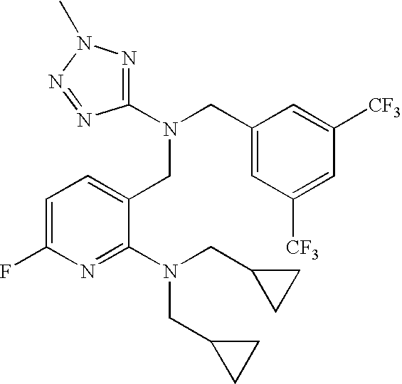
C1=C(F)N=C(N(CC2CC2)CC2CC2)C(CN(CC2=CC([CF3])=CC([CF3])=C2)C2=NN(C)N=N2)=C1
